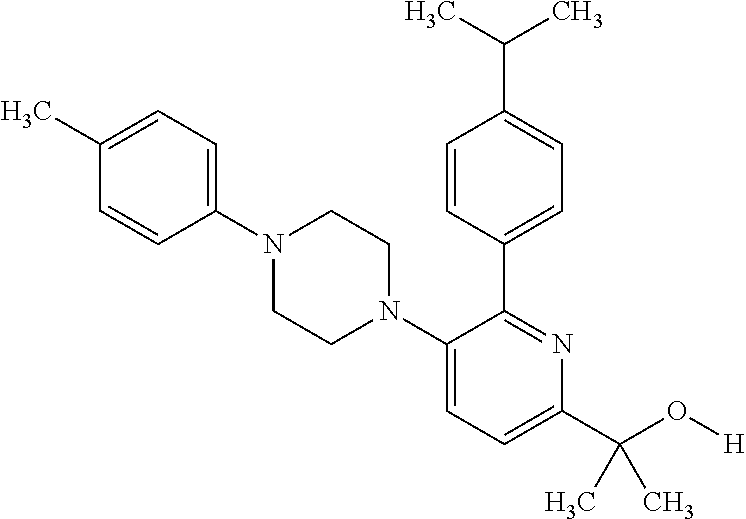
N1(C2=CC=C(C)C=C2)CCN(C2=CC=C(C(O[H])(C)C)N=C2C2=CC=C(C(C)C)C=C2)CC1
